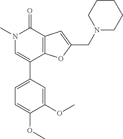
N1(C)C=C(C2=CC=C(OC)C(OC)=C2)C2=C(C1=O)C=C(CN1CCCCC1)O2
